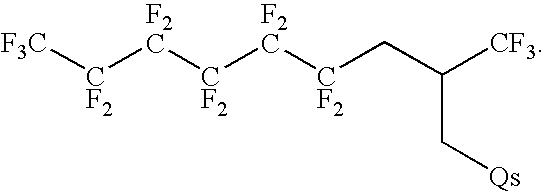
[F3C][CF2][F2C][CF2][F2C][CF2]CC([CF3])C[Qs]
